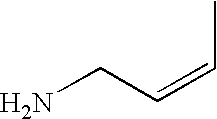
NCC=CC
